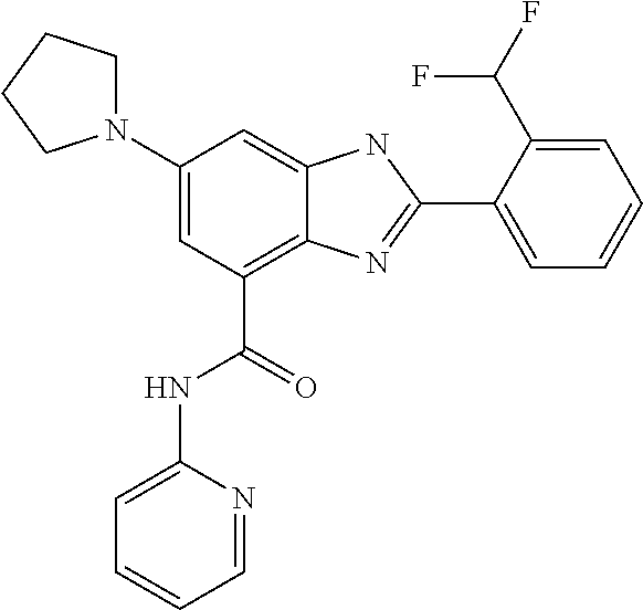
C1(N2CCCC2)=CC(C(=O)NC2=CC=CC=N2)=C2C(=C1)NC(C1=CC=CC=C1C(F)F)=N2
